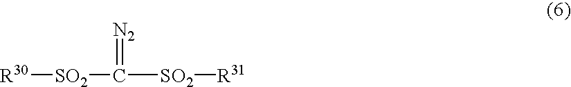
[R30][SO2]C(=[N2])[SO2][R31]
